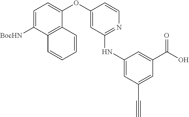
C1=C([BocHN])C2=C(C(OC3=CC(NC4=CC(C#C)=CC(C(O)=O)=C4)=NC=C3)=C1)C=CC=C2
